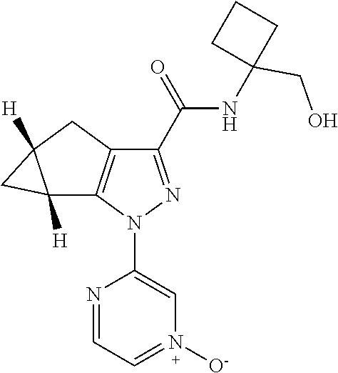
C12([H])C3=C(CC1([H])C2)C(C(=O)NC1(CO)CCC1)=NN3C1=CN([O-])=CC=N1
